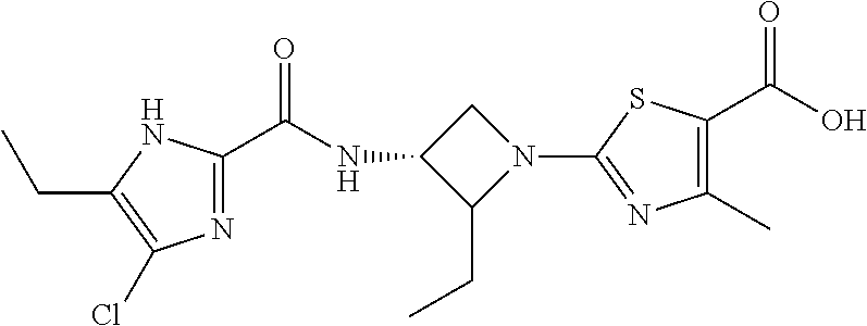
C1(N2CC(NC(=O)C3=NC(Cl)=C(CC)N3)C2CC)=NC(C)=C(C(=O)O)S1
